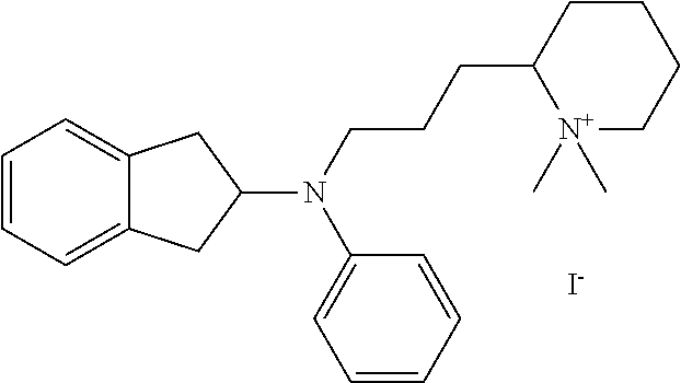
C1=CC=C2C(=C1)CC(N(CCCC1[N+](C)(C)CCCC1)C1=CC=CC=C1)C2.[I-]
